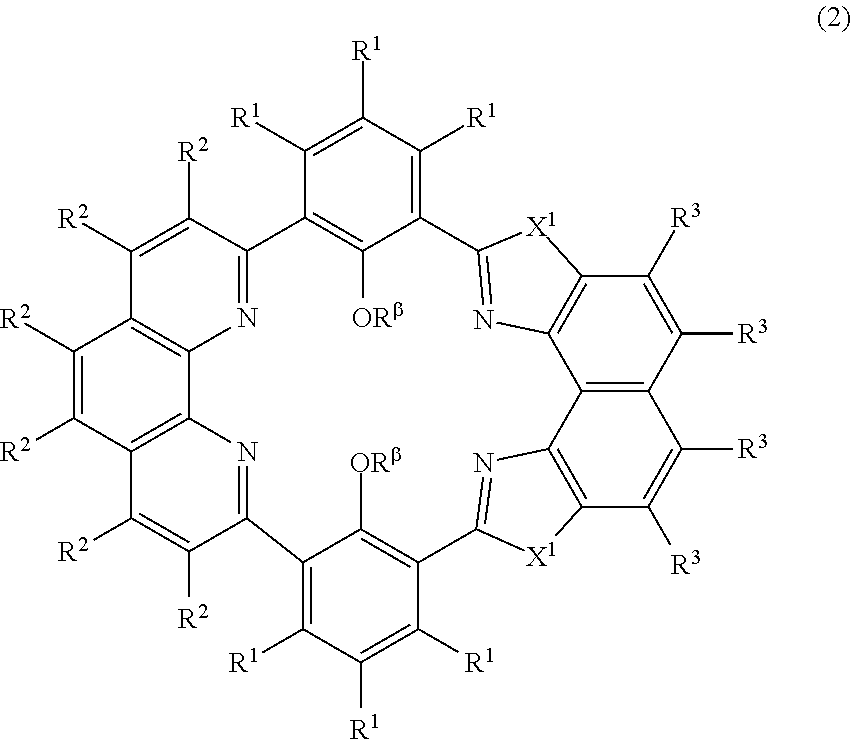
C12=C([R1])C([R1])=C([R1])C(=C1[ORb])C1=NC3=C(C([R2])=C([R2])C4=C3N=C(C([R2])=C4[R2])C3=C([R1])C([R1])=C([R1])C(=C3[ORb])C3=NC4=C(C([R3])=C([R3])C5=C4C4=C(C([R3])=C5[R3])[X1]C2=N4)[X1]3)C([R2])=C1[R2]
